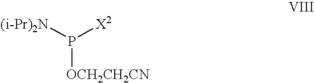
P([X2])([(i-Pr)2N])[OCH2CH2CN]
